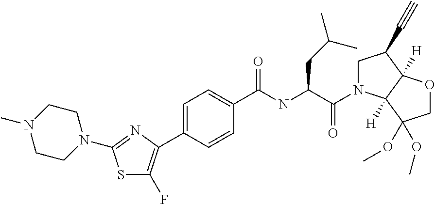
C1N(C)CCN(C2=NC(C3=CC=C(C(NC(C(=O)N4CC(C#C)C5([H])C4([H])C(OC)(OC)CO5)CC(C)C)=O)C=C3)=C(F)S2)C1
